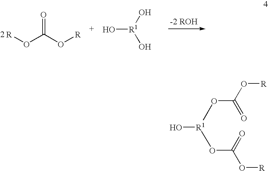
[R]OC(O[R])=O.[R1](O)(O)O.O[R1](OC(O[R])=O)OC(O[R])=O
